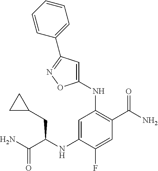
N(C1=C(C(N)=O)C=C(F)C(NC(C(N)=O)CC2CC2)=C1)C1=CC(C2=CC=CC=C2)=NO1
